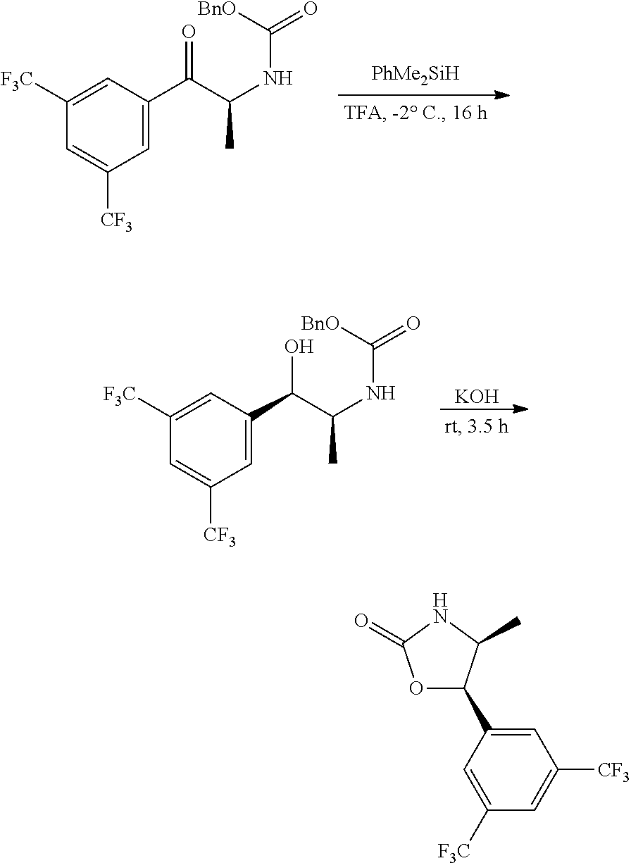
C1=C(C(C(NC(=O)[BnO])C)=O)C=C([F3C])C=C1[CF3].[KOH].C1=C(C(C(NC(=O)[BnO])C)O)C=C([F3C])C=C1[CF3].C1=C(C2OC(=O)NC2C)C=C([F3C])C=C1[CF3]
